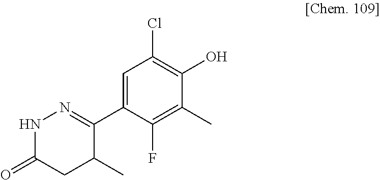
C1=C(C2=NNC(=O)CC2C)C(F)=C(C)C(O)=C1Cl
